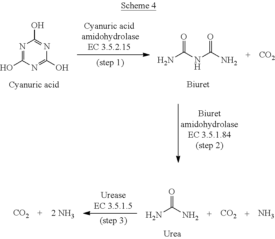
N1=C(O)N=C(O)N=C1O.O=C(NC(N)=O)N.[CO2].NC(N)=O.[CO2].[CO2].N
